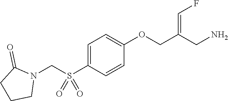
C1=C(S(CN2C(=O)CCC2)(=O)=O)C=CC(OCC(CN)=CF)=C1
